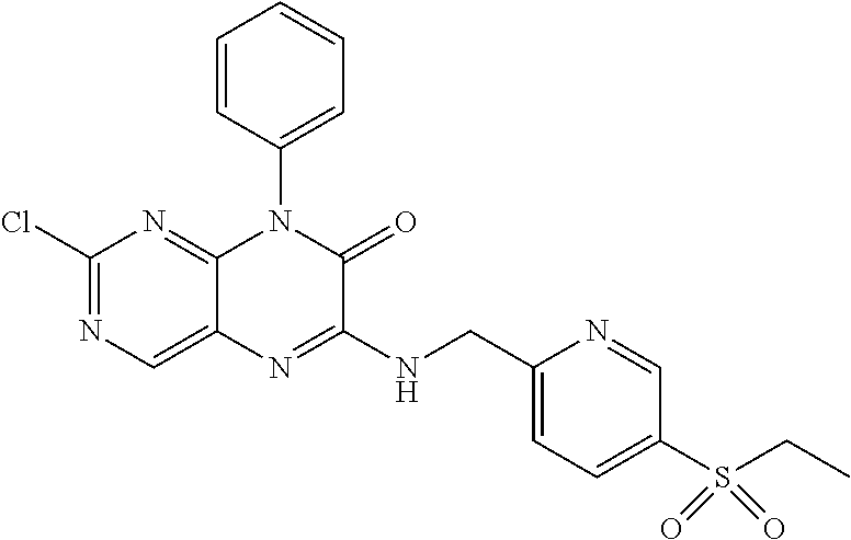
C1(Cl)=NC=C2C(=N1)N(C1=CC=CC=C1)C(=O)C(NCC1=CC=C(S(CC)(=O)=O)C=N1)=N2
